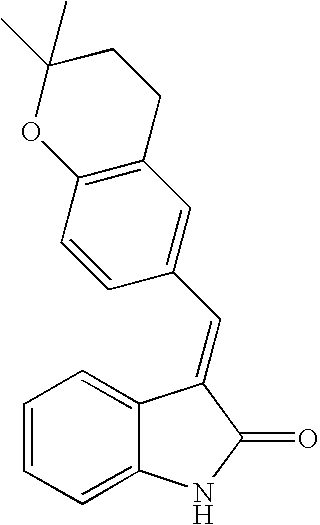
C1=CC=C2C(=C1)C(=CC1=CC3=C(C=C1)OC(C)(C)CC3)C(=O)N2
